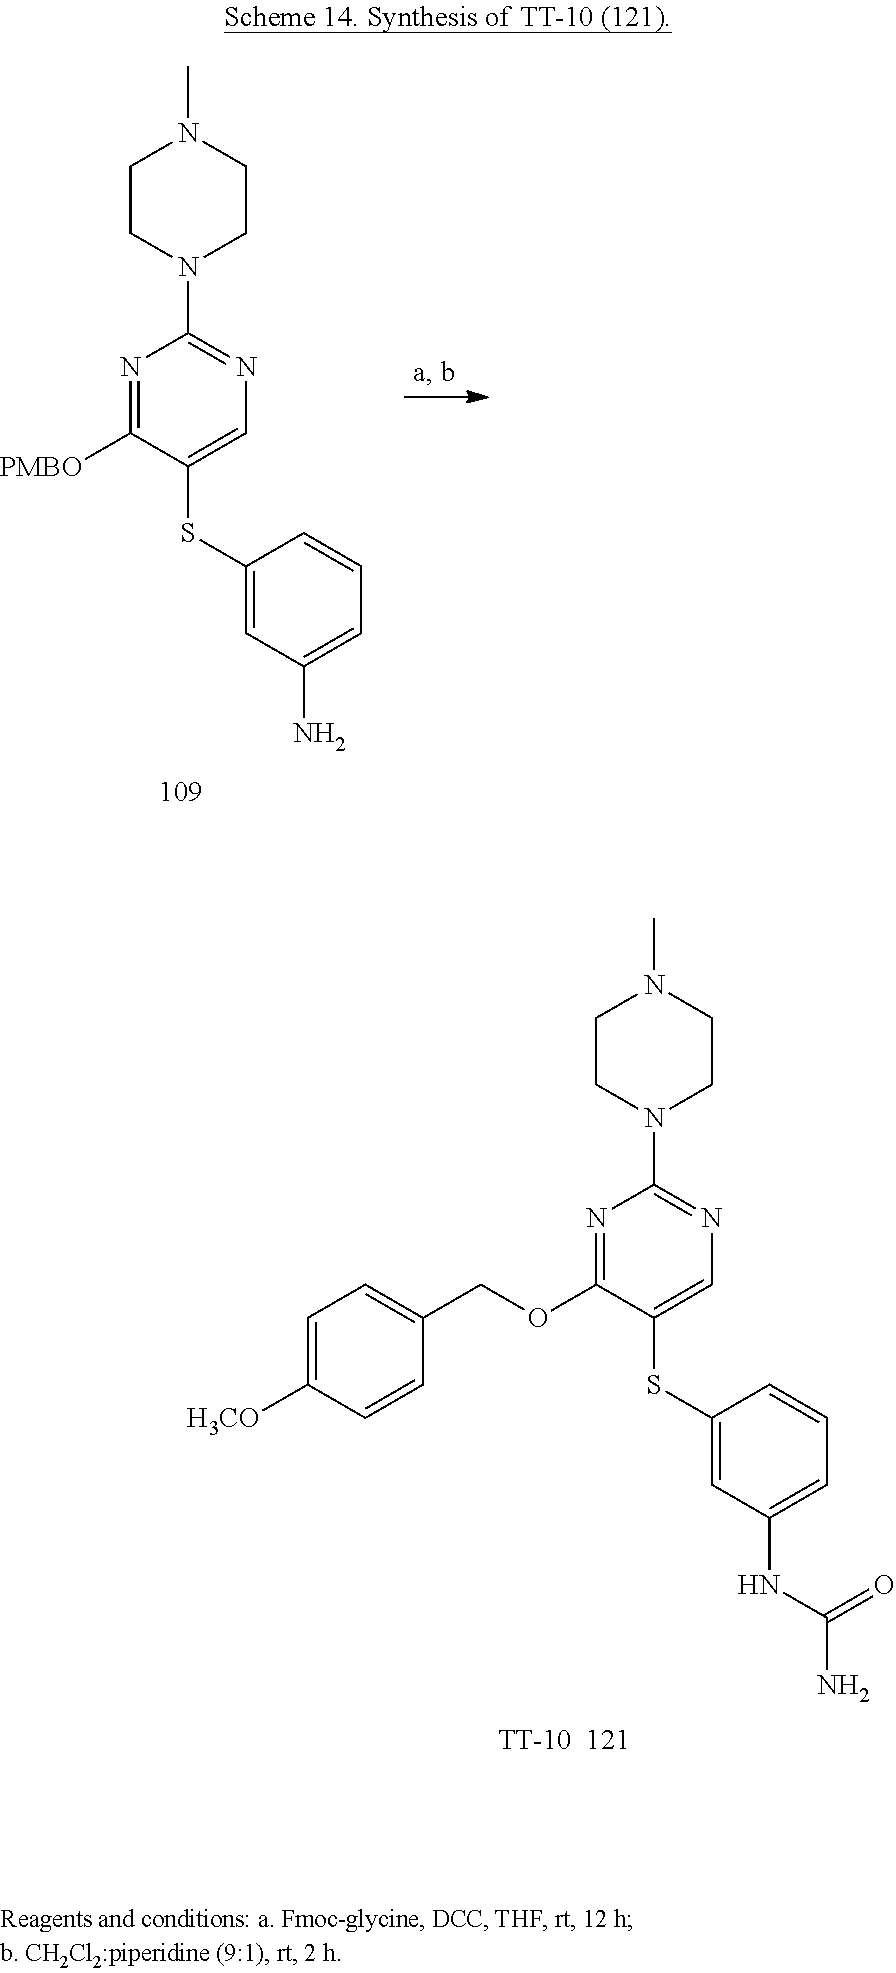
C1CN(C2=NC=C(SC3=CC(NC(N)=O)=CC=C3)C(OCC3=CC=C([H3CO])C=C3)=N2)CCN1C.[TT-10  121].C1CN(C2=NC=C(SC3=CC(N)=CC=C3)C([PMBO])=N2)CCN1C
